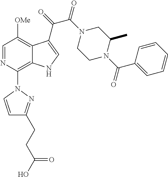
C1=NC(N2C=CC(CCC(O)=O)=N2)=C2C(=C1[OMe])C(C(C(=O)N1CCN(C(C3=CC=CC=C3)=O)C(C)C1)=O)=CN2
